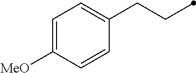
C(C)CC1=CC=C([MeO])C=C1
